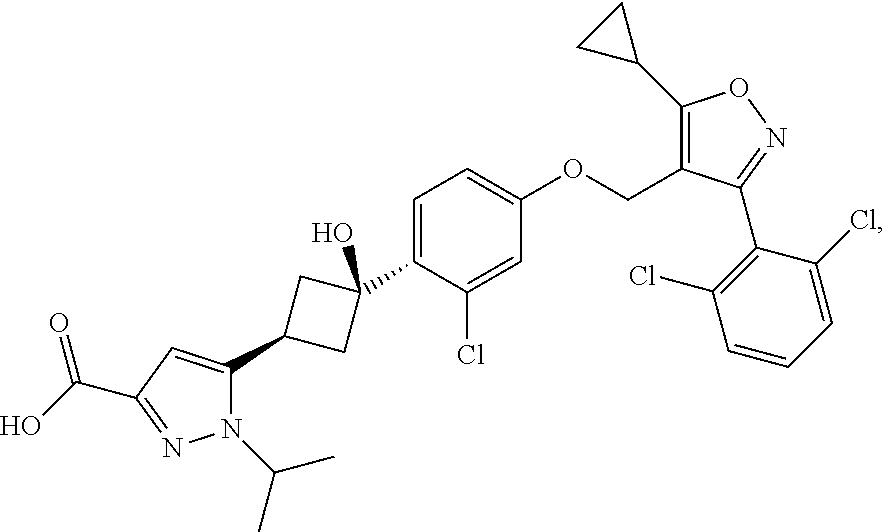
N1(C(C)C)C(C2CC(C3=CC=C(OCC4=C(C5CC5)ON=C4C4=C(Cl)C=CC=C4Cl)C=C3Cl)(O)C2)=CC(C(O)=O)=N1
